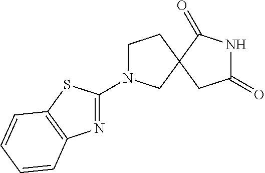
C1N(C2=NC3=C(S2)C=CC=C3)CC2(C1)CC(=O)NC2=O
